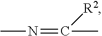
CC(=NC)[R2]
